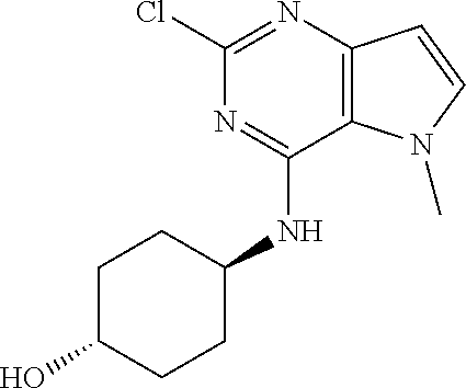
C1(Cl)=NC2=C(C(NC3CCC(O)CC3)=N1)N(C)C=C2
